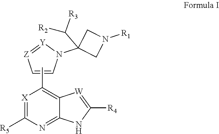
[X]1=C([R5])N=C2C(=C1C)[W]=C([R4])N2.C1=CN(C2(C([R3])[R2])CN([R1])C2)[Y]=[Z]1
